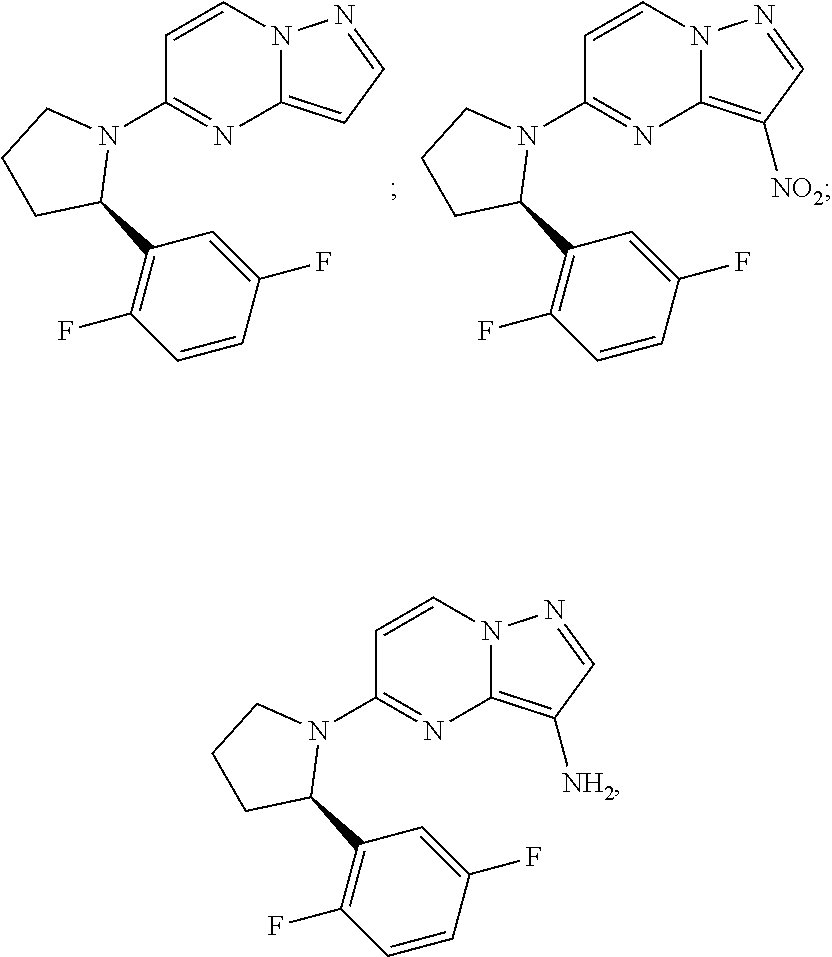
C1=CN2C(=CC=N2)N=C1N1CCCC1C1=C(F)C=CC(F)=C1.C1=CN2C(=C([NO2])C=N2)N=C1N1CCCC1C1=C(F)C=CC(F)=C1.C1=CN2C(=C([NH2])C=N2)N=C1N1CCCC1C1=C(F)C=CC(F)=C1
